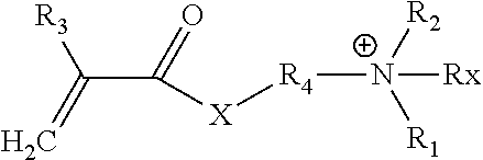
C(C(=O)[X][R4][N+]([Rx])([R2])[R1])([R3])=C
